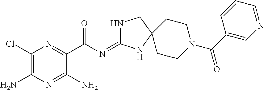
C1(Cl)=C(N)N=C(N)C(C(N=C2NCC3(N2)CCN(C(C2=CN=CC=C2)=O)CC3)=O)=N1
